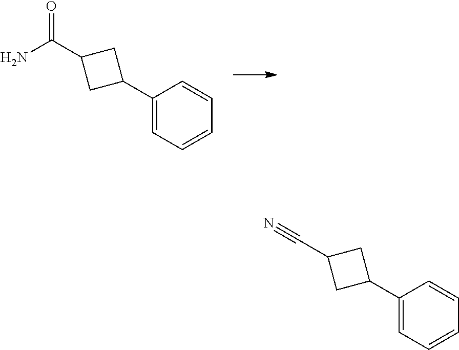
C1(C2CC(C(N)=O)C2)=CC=CC=C1.C1(C2CC(C#N)C2)=CC=CC=C1
